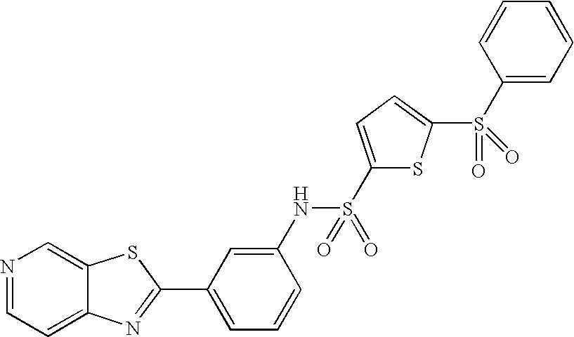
N1=CC=C2C(=C1)SC(C1=CC=CC(NS(C3=CC=C(S(C4=CC=CC=C4)(=O)=O)S3)(=O)=O)=C1)=N2
